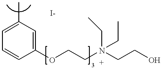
C1=C(C)C=C(OCCN(CCO)(CC)CC)C=C1
